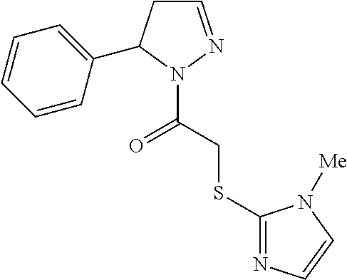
C1=NN(C(CSC2=NC=CN2[Me])=O)C(C2=CC=CC=C2)C1
